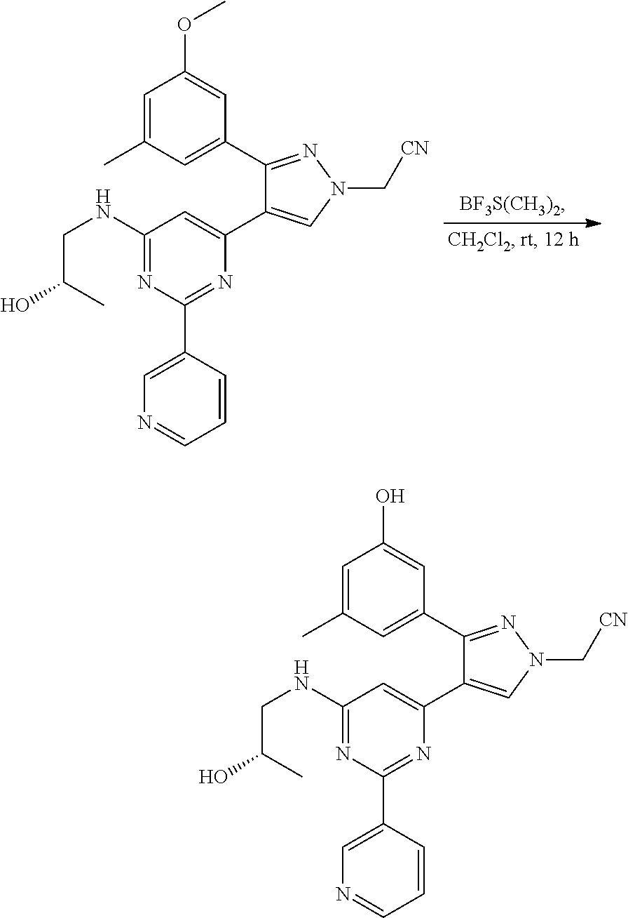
C1=C(C)C=C(C2=NN(C[CN])C=C2C2=CC(NCC(O)C)=NC(C3=CN=CC=C3)=N2)C=C1OC.C1=C(C)C=C(C2=NN(C[CN])C=C2C2=CC(NCC(O)C)=NC(C3=CN=CC=C3)=N2)C=C1O
